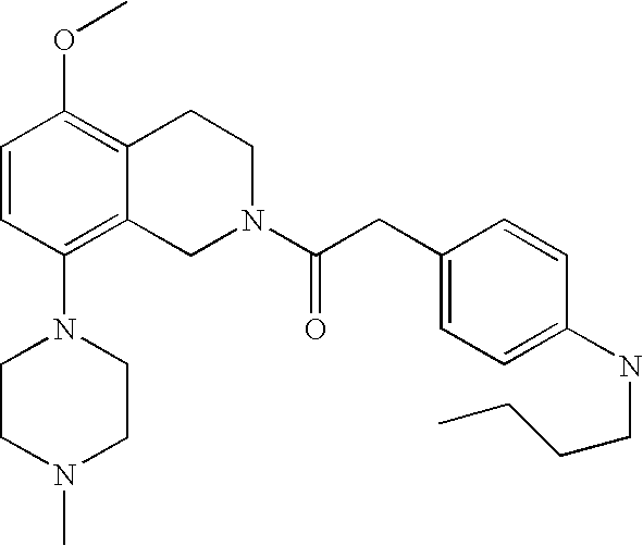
C1=CC(N2CCN(C)CC2)=C2C(=C1OC)CCN(C(CC1=CC=C(NCCCC)C=C1)=O)C2
